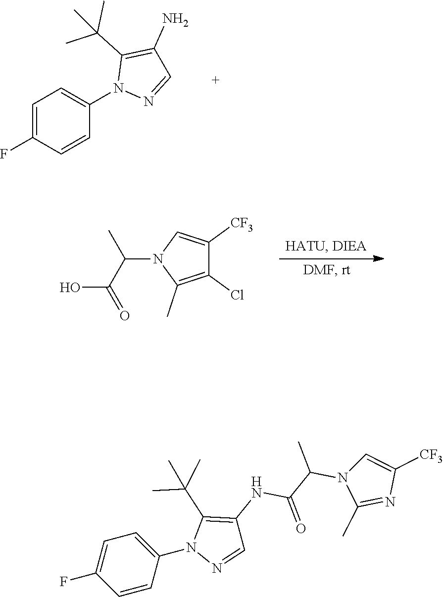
C1=C(F)C=CC(N2N=CC(N)=C2C(C)(C)C)=C1.C1(Cl)=C(C)N(C(C(O)=O)C)C=C1[CF3].C1=CC(N2N=CC(NC(C(N3C(C)=NC([CF3])=C3)C)=O)=C2C(C)(C)C)=CC=C1F
